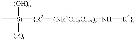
C[Si]([(OH)p])([(R)q])[{R2][(NR3CH2CH2)a]N[R4}r]
